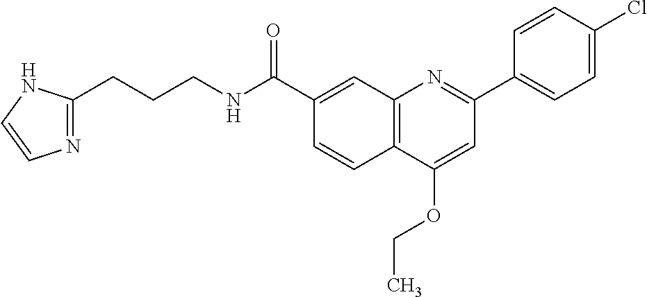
C1(C(NCCCC2=NC=CN2)=O)=CC2=C(C=C1)C(OCC)=CC(C1=CC=C(Cl)C=C1)=N2
